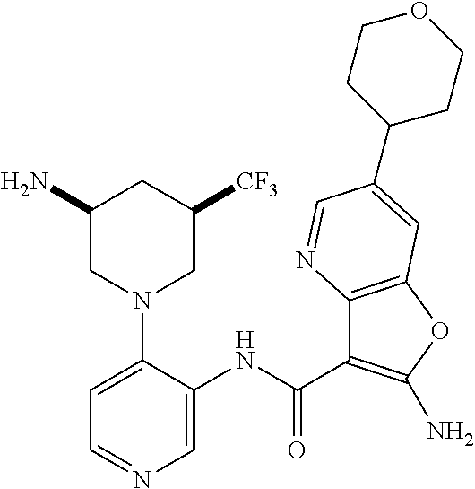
C1=C(N2CC([CF3])CC(N)C2)C(NC(C2=C(N)OC3=C2N=CC(C2CCOCC2)=C3)=O)=CN=C1
